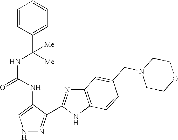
N1N=C(C2=NC3=C(N2)C=CC(CN2CCOCC2)=C3)C(NC(=O)NC(C2=CC=CC=C2)([Me])[Me])=C1
